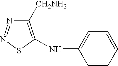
C1([CH2NH2])=C(NC2=CC=CC=C2)SN=N1
